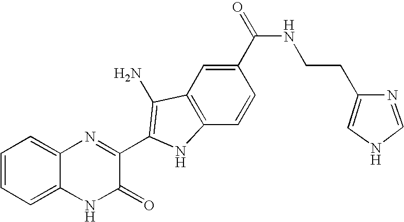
C1=C2C(=CC=C1)N=C(C1=C(N)C3=C(C=CC(C(=O)NCCC4=CNC=N4)=C3)N1)C(=O)N2
